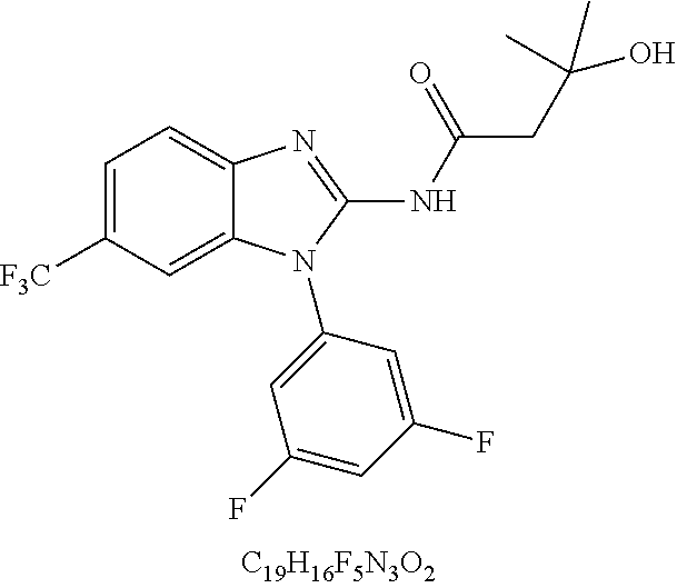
C1=C([CF3])C=C2C(=C1)N=C(NC(CC(C)(C)O)=O)N2C1=CC(F)=CC(F)=C1
